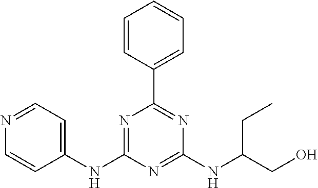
N1=CC=C(NC2=NC(C3=CC=CC=C3)=NC(NC(CO)CC)=N2)C=C1
